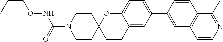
C1CN(C(=O)NOCCC)CCC12CCC1=CC(C3=CC4=C(C=C3)C(C)=NC=C4)=CC=C1O2
